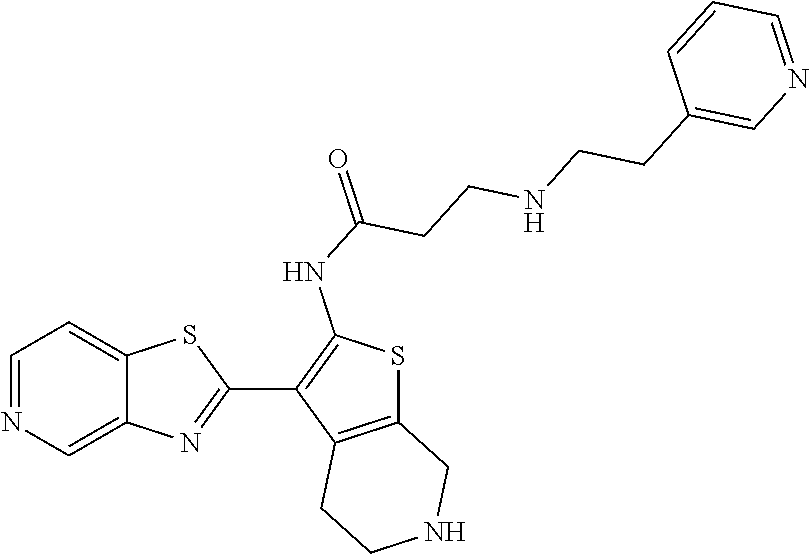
C12=CN=CC=C1SC(C1=C(NC(=O)CCNCCC3=CN=CC=C3)SC3=C1CCNC3)=N2
